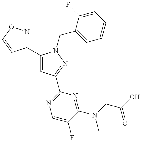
C1(C2=CC(C3=NC=C(F)C(N(CC(O)=O)C)=N3)=NN2CC2=CC=CC=C2F)=NOC=C1
